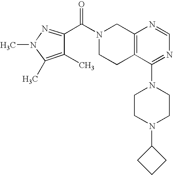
C1(C(N2CCC3=C(C2)N=CN=C3N2CCN(C3CCC3)CC2)=O)=NN(C)C(C)=C1C
